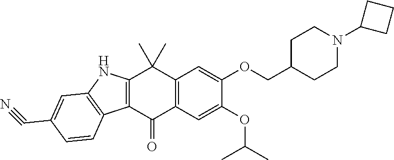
C12=C(C(=O)C3=C(C1(C)C)C=C(OCC1CCN(C4CCC4)CC1)C(OC(C)C)=C3)C1=C(N2)C=C(C#N)C=C1
